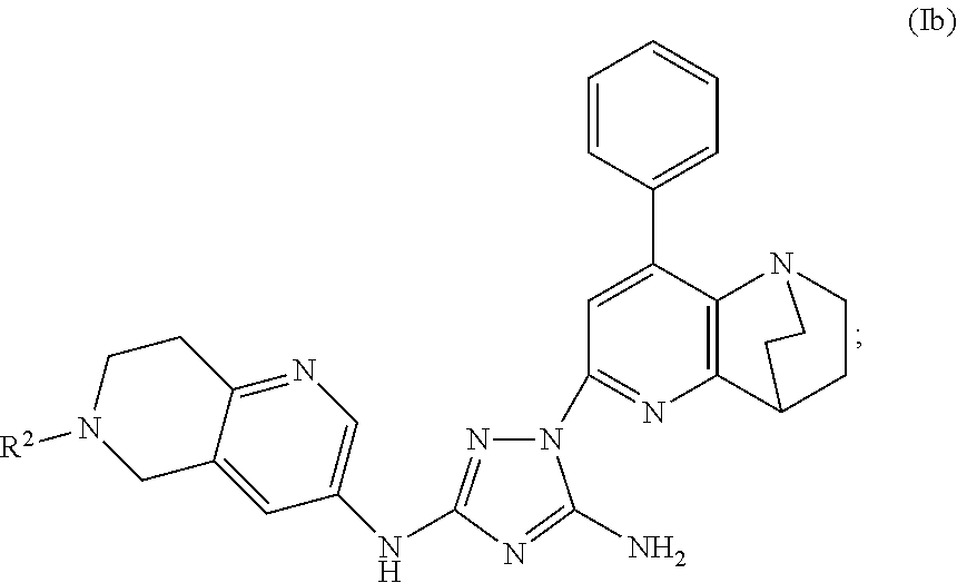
C1=CC(C2=CC(N3N=C(NC4=CN=C5C(=C4)CN([R2])CC5)N=C3N)=NC3=C2N2CCC3CC2)=CC=C1
